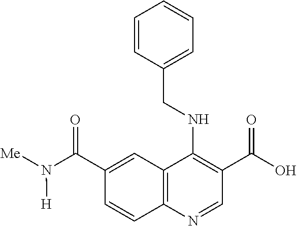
C12=C(N=CC(C(O)=O)=C1NCC1=CC=CC=C1)C=CC(C(N([Me])[H])=O)=C2
